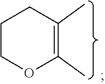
C1(C)=C(C)CCCO1
